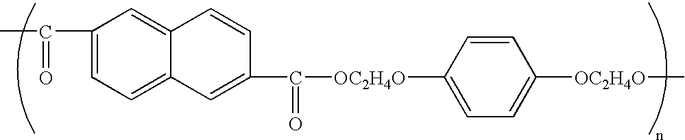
C1=CC([OC2H4O]C)=CC=C1[OC2H4O]C(C1=CC2=CC=C(C(C)=O)C=C2C=C1)=O
